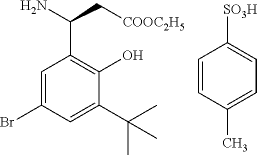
C1=C(Br)C=C(C(C)(C)C)C(O)=C1C(N)C[COOC2H5].C1=CC(C)=CC=C1[SO3H]
